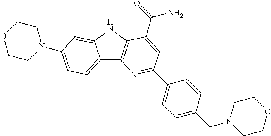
C12=CC=C(N3CCOCC3)C=C1NC1=C2N=C(C2=CC=C(CN3CCOCC3)C=C2)C=C1C(=O)N
